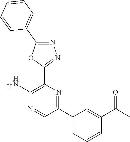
[H].C1(N)=C(C2=NN=C(C3=CC=CC=C3)O2)N=C(C2=CC=CC(C(C)=O)=C2)C=N1
